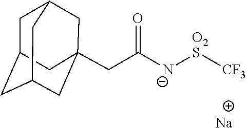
[Na].C(C(=O)[N-][O2S][CF3])C12CC3CC(CC(C1)C3)C2
